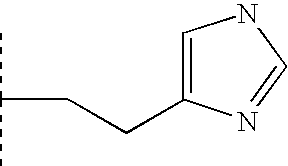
CC(C)CCC1=CNC=N1
